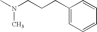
C1(CCCN(C)C)=CC=CC=C1
